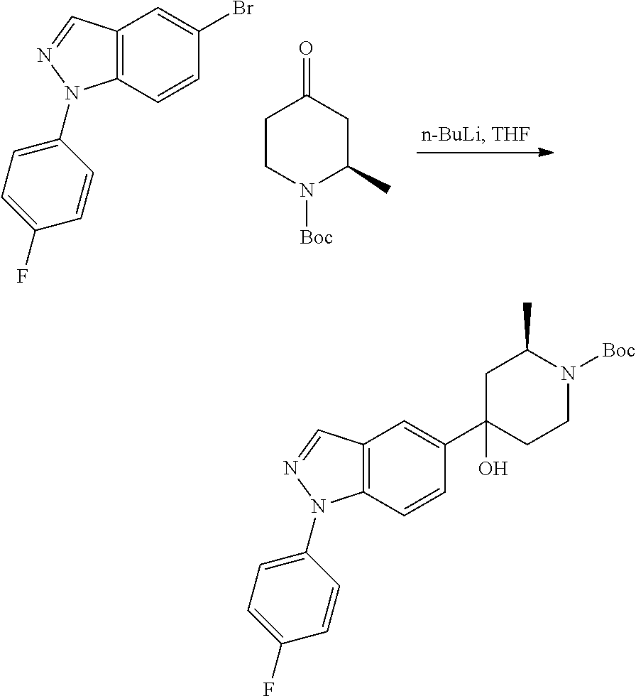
C12=C(C=CC(Br)=C1)N(C1=CC=C(F)C=C1)N=C2.C1CN([Boc])C(C)CC1=O.C12=C(C=CC(C3(O)CCN([Boc])C(C)C3)=C1)N(C1=CC=C(F)C=C1)N=C2
